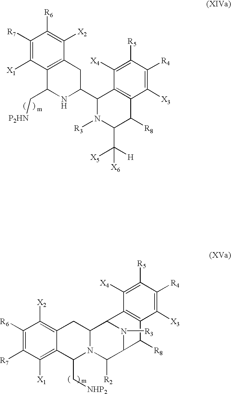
C1([R7])=C([X1])C2=C(C([X2])=C1[R6])CC(C1N([R3])C(C([X5])([H])[X6])C([R8])C3=C1C([X4])=C([R5])C([R4])=C3[X3])NC2C[P2HN].C1([R6])=C([R7])C([X1])=C2C(=C1[X2])CC1N(C2C[NHP2])C([R2])C2N([R3])C1C1=C(C2[R8])C([X3])=C([R4])C([R5])=C1[X4]
